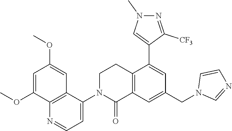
C12=C(C=C(CN3C=NC=C3)C=C1C1=CN(C)N=C1[CF3])C(=O)N(C1=CC=NC3=C1C=C(OC)C=C3OC)CC2
